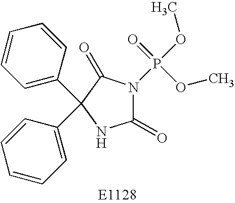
C1(=O)N(P(OC)(=O)OC)C(=O)C(C2=CC=CC=C2)(C2=CC=CC=C2)N1
